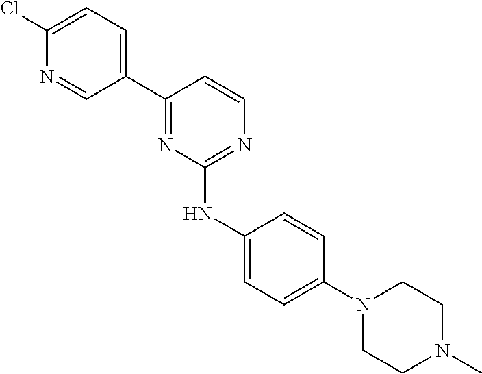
C1(C2=NC(NC3=CC=C(N4CCN(C)CC4)C=C3)=NC=C2)=CC=C(Cl)N=C1
